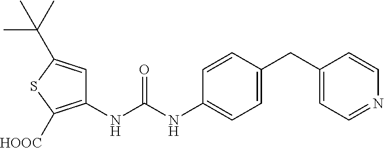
C1(NC(NC2=CC=C(CC3=CC=NC=C3)C=C2)=O)=C([HOOC])SC(C(C)(C)C)=C1
